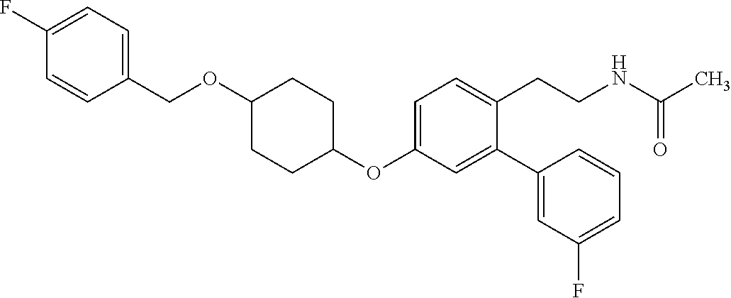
C1=C(OC2CCC(OCC3=CC=C(F)C=C3)CC2)C=C(C2=CC(F)=CC=C2)C(CCNC(C)=O)=C1
